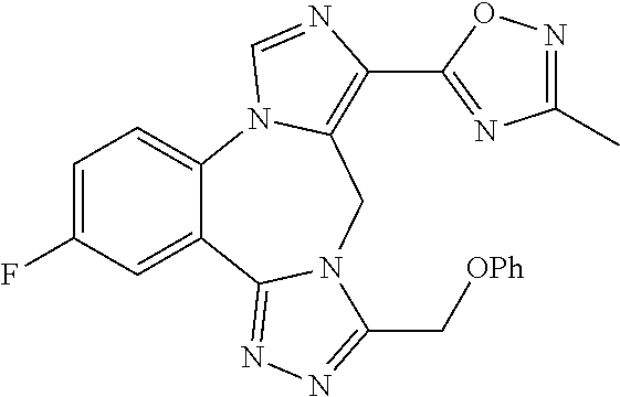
C1=C(F)C=C2C(=C1)N1C(=C(C3=NC(C)=NO3)N=C1)CN1C2=NN=C1C[OPh]
